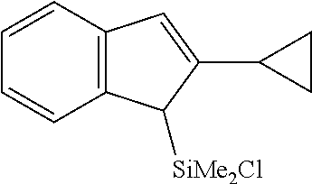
C1=CC=CC2=C1C=C(C1CC1)C2[SiMe2Cl]
